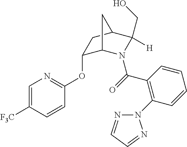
C1=C([F3C])C=CC(OC2C3N(C(=O)C4=C(N5N=CC=N5)C=CC=C4)C([H])(CO)C(C2)C3)=N1
